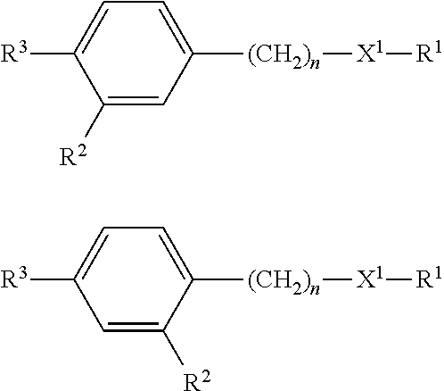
C1([R2])=CC([(CH2)n][X1][R1])=CC=C1[R3].C1=C([R2])C([(CH2)n][X1][R1])=CC=C1[R3]
